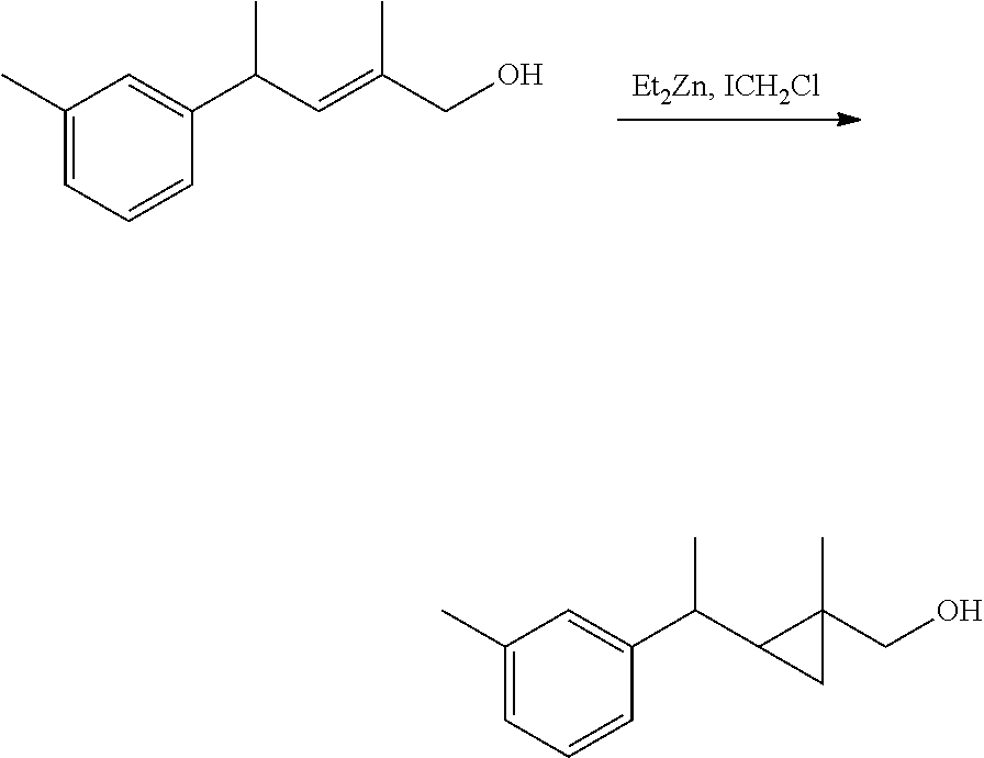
C1(C)=CC=CC(C(C=C(CO)C)C)=C1.C1(C)=CC=CC(C(C2C(CO)(C)C2)C)=C1
